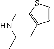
C1=CSC(CNCC)=C1C
